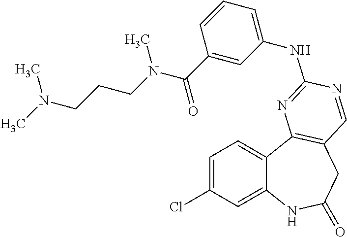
C1=C(Cl)C=C2C(=C1)C1=C(CC(=O)N2)C=NC(NC2=CC=CC(C(N(CCCN(C)C)C)=O)=C2)=N1
